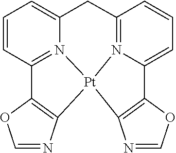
C1=NC2=C(O1)C1=CC=CC3=N1[Pt]21C2=C(OC=N2)C2=N1C(=CC=C2)C3
